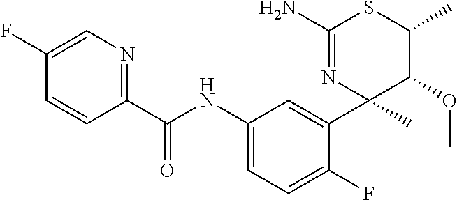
C1(C(NC2=CC=C(F)C(C3(C)C(OC)C(C)SC(N)=N3)=C2)=O)=NC=C(F)C=C1
